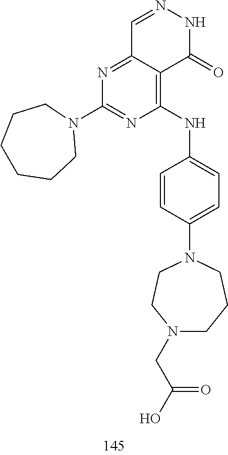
C1=NNC(=O)C2=C(NC3=CC=C(N4CCN(CC(O)=O)CCC4)C=C3)N=C(N3CCCCCC3)N=C12
